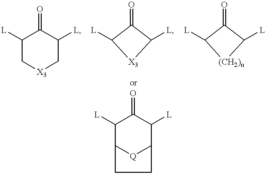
C1([L])C2[Q]C(C([L])C1=O)CC2.C1([L])C[X3]CC([L])C1=O.C1([L])C(=O)C([L])[X3]1.C1([L])C(=O)C([L])[(CH2)n]1
